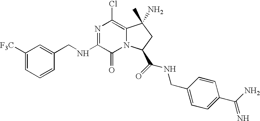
N1=C(NCC2=CC([F3C])=CC=C2)C(=O)N2C(=C1Cl)C(C)(N)CC2C(=O)NCC1=CC=C(C(N)=N)C=C1
